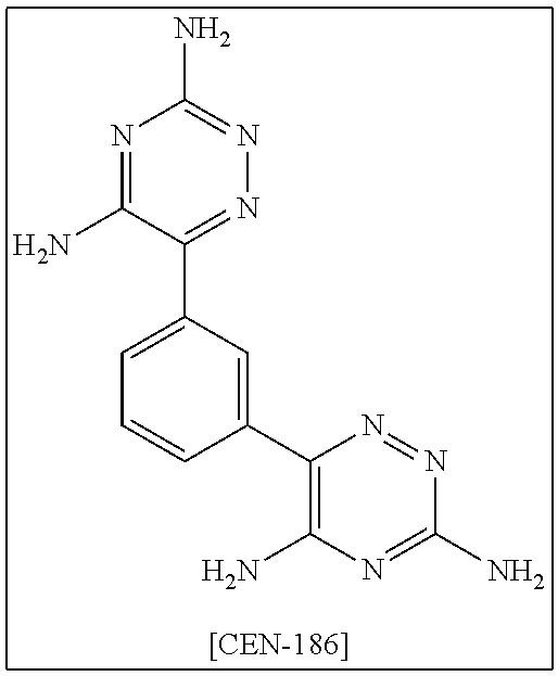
N1=C(N)C(C2=CC=CC(C3=C(N)N=C(N)N=N3)=C2)=NN=C1N
